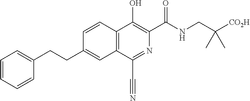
C(C1=CC=CC=C1)CC1=CC2=C(C=C1)C(O)=C(C(NCC([CO2H])(C)C)=O)N=C2C#N
